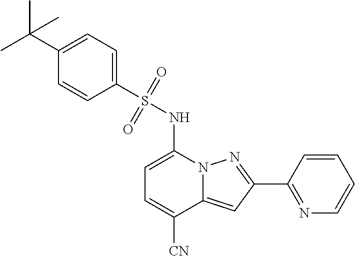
C1(C2=NN3C(=C2)C([CN])=CC=C3NS(=O)(=O)C2=CC=C(C(C)(C)C)C=C2)=NC=CC=C1
